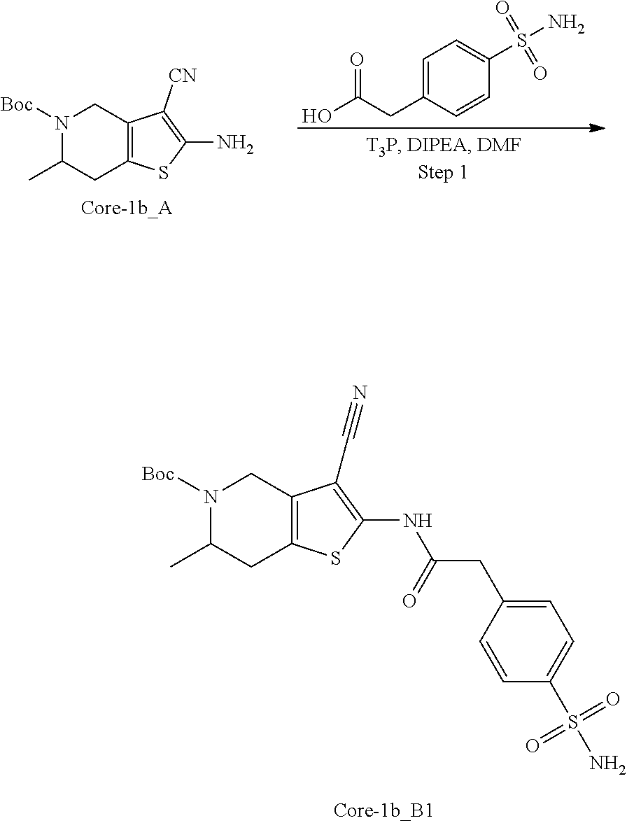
C1=C(CC(O)=O)C=CC(S(N)(=O)=O)=C1.C1(N)=C([CN])C2=C(S1)CC(C)N([Boc])C2.C1(NC(CC2=CC=C(S(N)(=O)=O)C=C2)=O)=C(C#N)C2=C(S1)CC(C)N([Boc])C2
